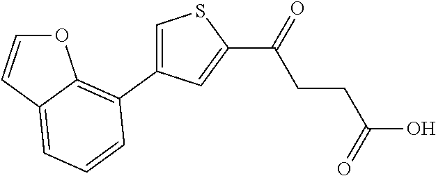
C1=C(C2=C3C(=CC=C2)C=CO3)C=C(C(=O)CCC(=O)O)S1
